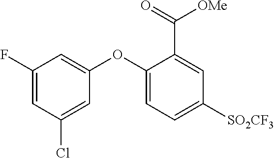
C1(F)=CC(Cl)=CC(OC2=CC=C([SO2CF3])C=C2C([OMe])=O)=C1
